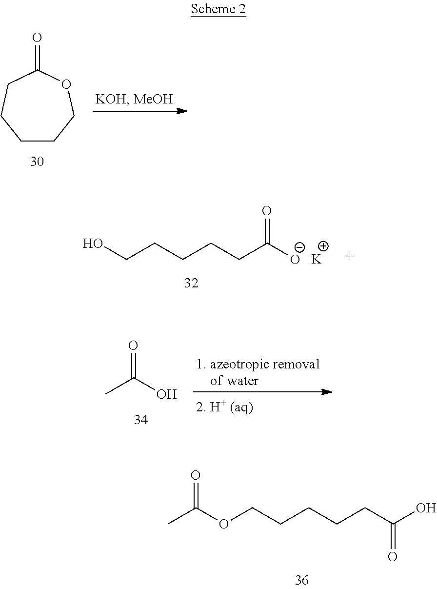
O=C(OCCCCCC(O)=O)C.C1CCOC(=O)CC1.O=C([O-])CCCCCO.[K].O=C(O)C
